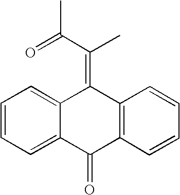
C1=CC=C2C(=C1)C(=C(C)C(C)=O)C1=C(C2=O)C=CC=C1
